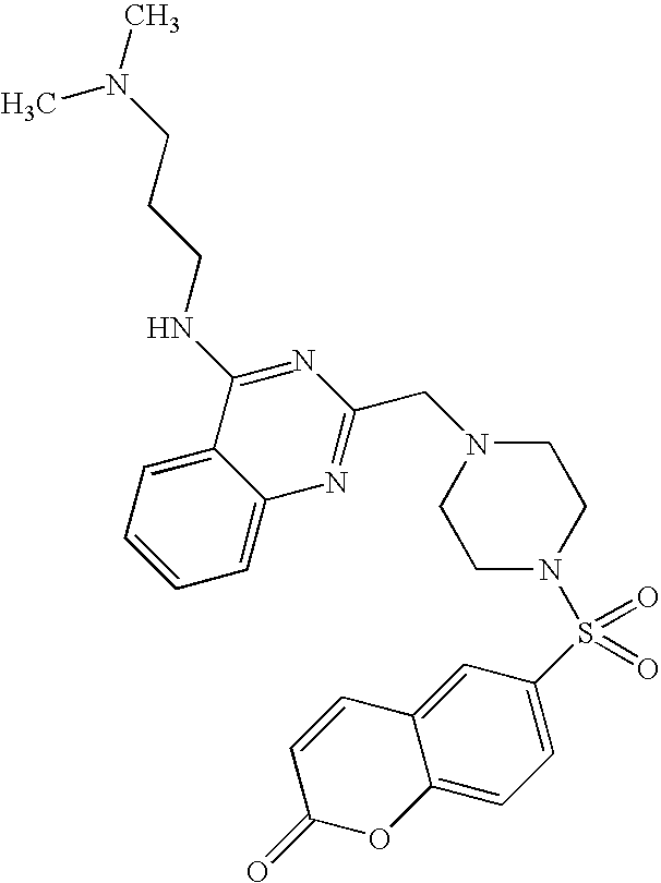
C1=C2C(=CC=C1)N=C(CN1CCN(S(C3=CC=C4C(=C3)C=CC(=O)O4)(=O)=O)CC1)N=C2NCCCN(C)C
